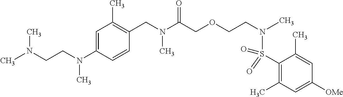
C1=C(N(CCN(C)C)C)C=CC(CN(C(COCCN(S(C2=C(C)C=C([OMe])C=C2C)(=O)=O)C)=O)C)=C1C
